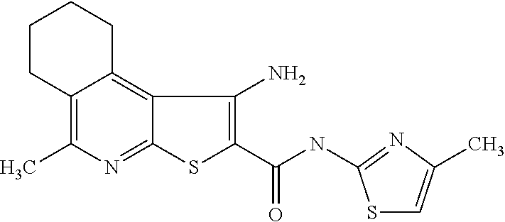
C12=C3C(=NC(C)=C1CCCC2)SC(C(=O)NC1=NC(C)=CS1)=C3N
